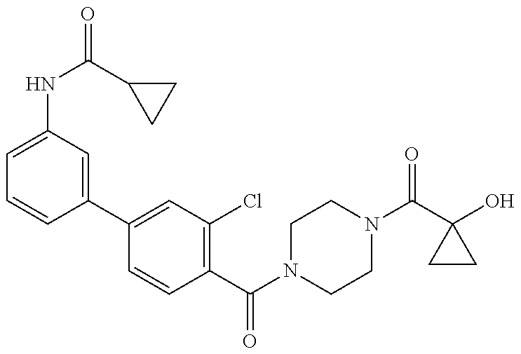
C1=C(NC(C2CC2)=O)C=C(C2=CC(Cl)=C(C(=O)N3CCN(C(=O)C4(O)CC4)CC3)C=C2)C=C1
